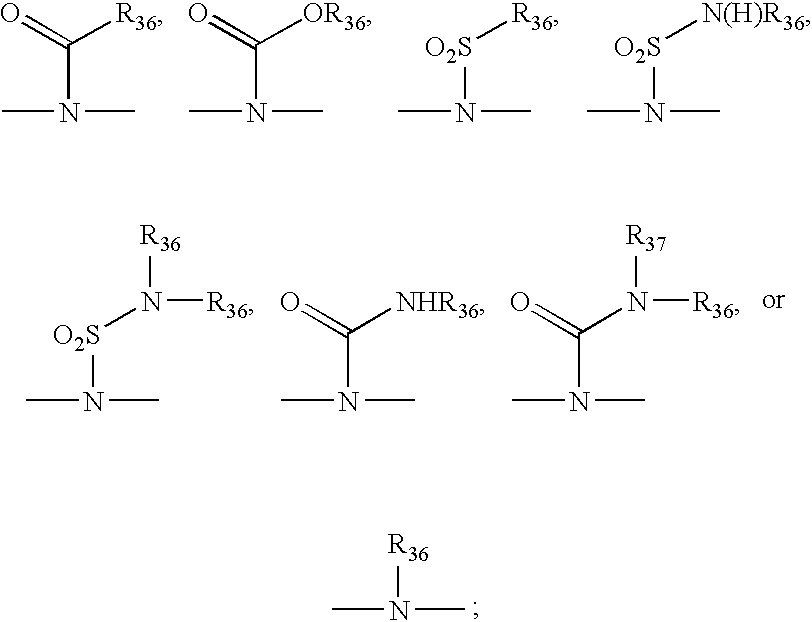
CN(C)C(=O)[R36].CN(C)C(=O)[OR36].CN(C)[O2S][R36].CN(C)[O2S][N(H)R36].CN(C)[O2S]N([R36])[R36].CN(C)C([NHR36])=O.CN(C)C(N([R36])[R37])=O.CN(C)[R36]
